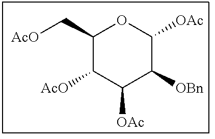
C1(C[AcO])C([AcO])C([OAc])C([OBn])C([OAc])O1
